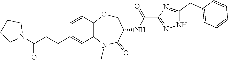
C1CCN(C(=O)CCC2=CC3=C(C=C2)OCC(NC(C2=NNC(CC4=CC=CC=C4)=N2)=O)C(=O)N3C)C1
